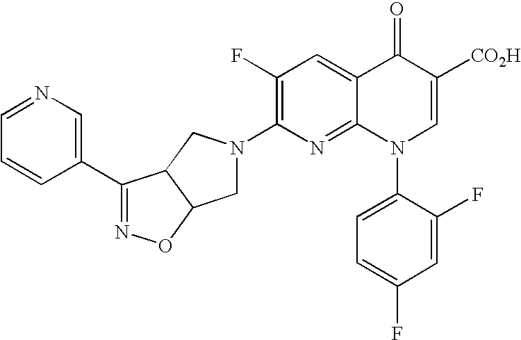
C1N(C2=C(F)C=C3C(=N2)N(C2=CC=C(F)C=C2F)C=C([CO2H])C3=O)CC2C1ON=C2C1=CN=CC=C1
